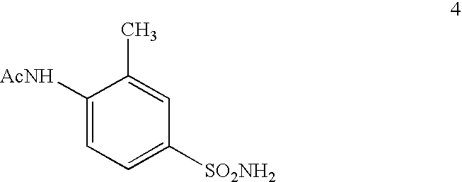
C1([AcNH])=CC=C([SO2NH2])C=C1C
